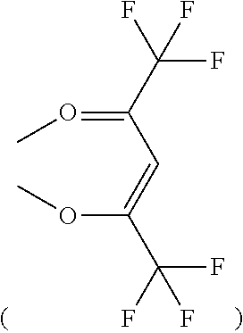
C(=OC)(C=C(OC)C(F)(F)F)C(F)(F)F
